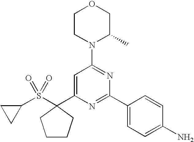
C1(S(=O)(=O)C2(C3=CC(N4C(C)COCC4)=NC(C4=CC=C(N)C=C4)=N3)CCCC2)CC1
